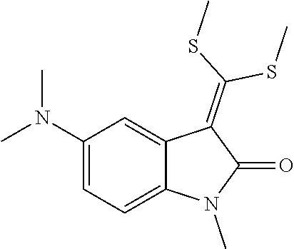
CN1C(=O)C(=C(SC)SC)C2=CC(N(C)C)=CC=C12
